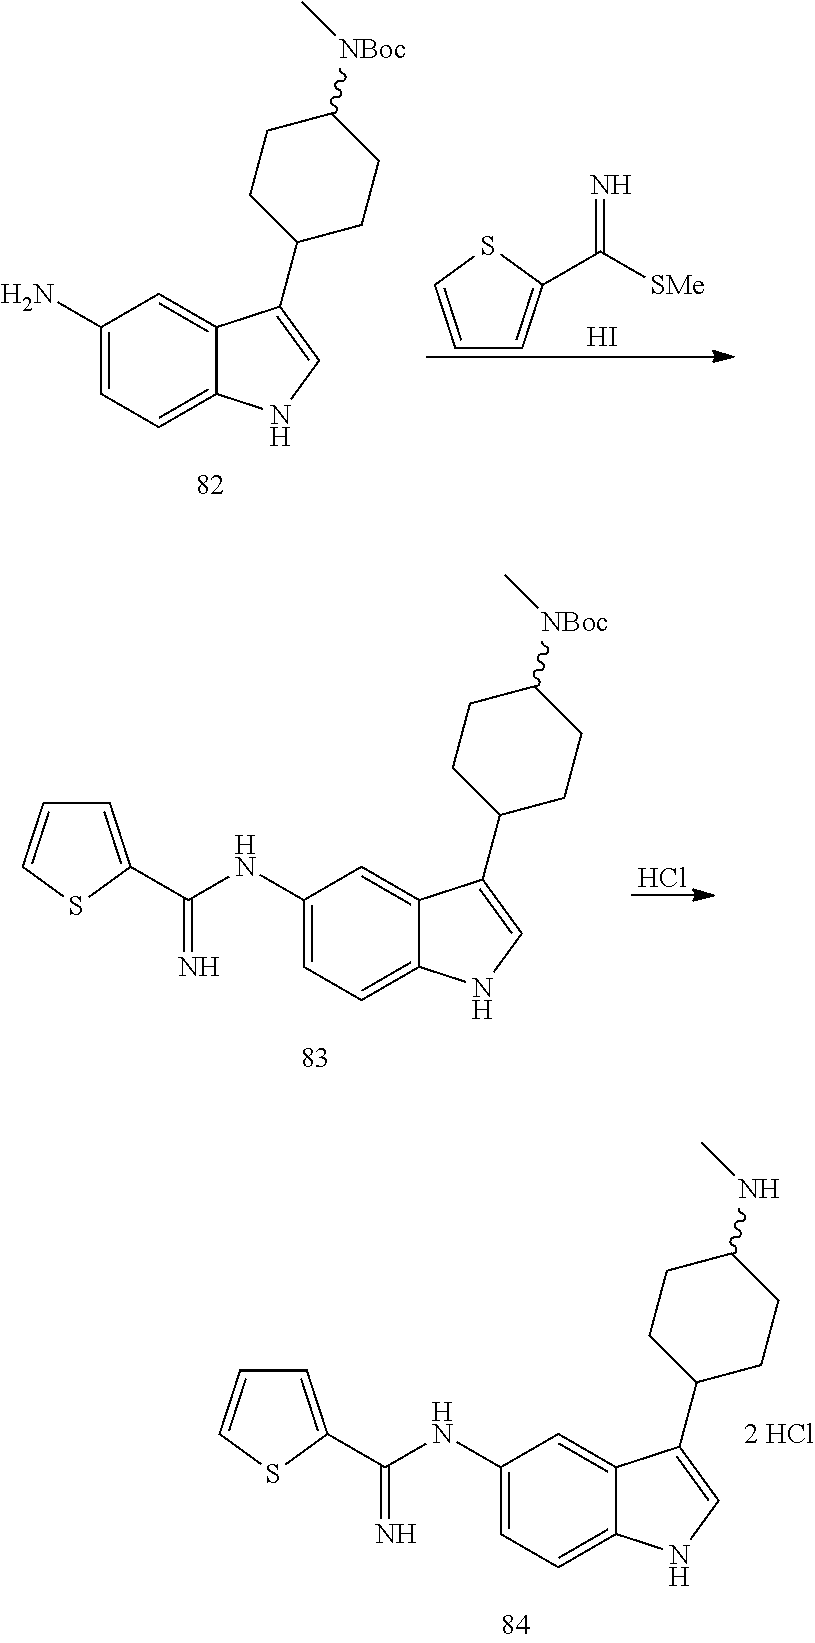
C1(NC(C2=CC=CS2)=N)=CC=C2C(=C1)C(C1CCC(NC)CC1)=CN2.C1(N)=CC=C2C(=C1)C(C1CCC([NBoc]C)CC1)=CN2.C1=CSC(C([SMe])=N)=C1.I.C1(NC(C2=CC=CS2)=N)=CC=C2C(=C1)C(C1CCC([NBoc]C)CC1)=CN2.Cl
